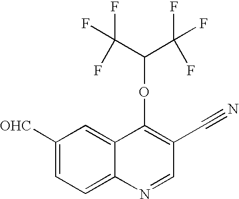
C1([OHC])=CC=C2C(=C1)C(OC(C(F)(F)F)C(F)(F)F)=C(C#N)C=N2
